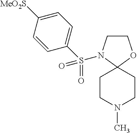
C1CN(S(=O)(C2=CC=C([MeO2S])C=C2)=O)C2(O1)CCN(C)CC2
